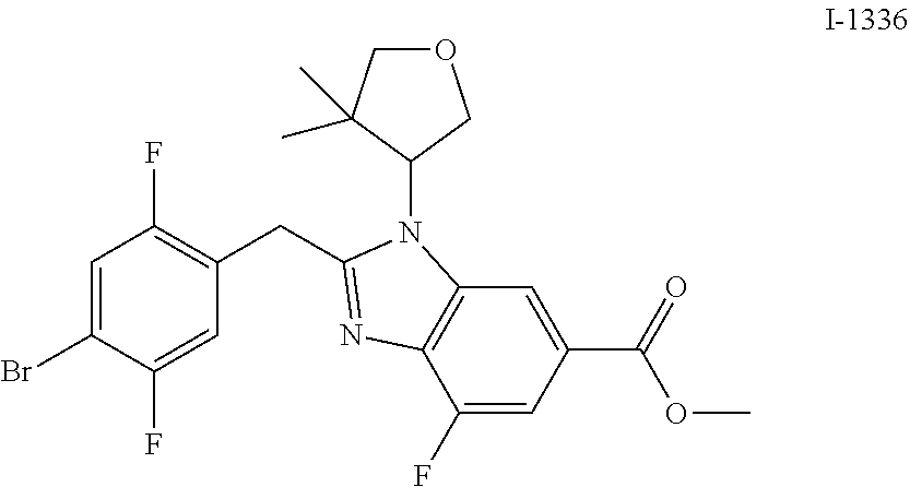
C12=C(N(C3C(C)(C)COC3)C(CC3=C(F)C=C(Br)C(F)=C3)=N1)C=C(C(=O)OC)C=C2F
